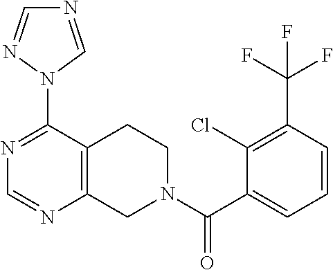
N1=C(N2C=NC=N2)C2=C(N=C1)CN(C(C1=CC=CC(C(F)(F)F)=C1Cl)=O)CC2
